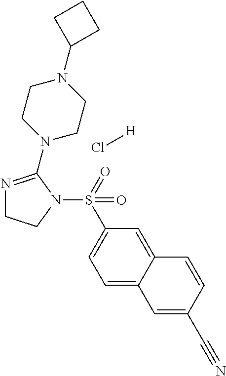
N1=C(N2CCN(C3CCC3)CC2)N(S(=O)(C2=CC=C3C(=C2)C=CC(C#N)=C3)=O)CC1.Cl[H]
